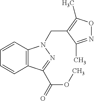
C12=C(C(C(=O)OC)=NN1CC1=C(C)ON=C1C)C=CC=C2
